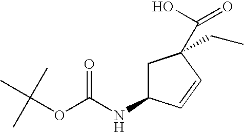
C(OC(NC1CC(C(=O)O)(CC)C=C1)=O)(C)(C)C
